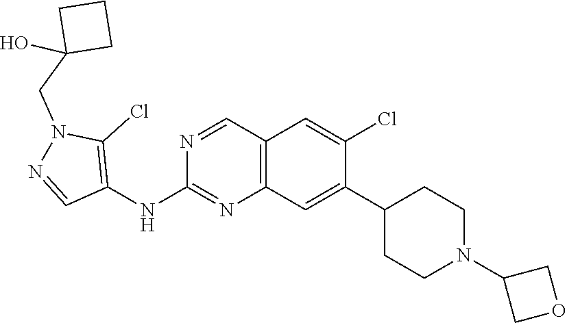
C1=NC(NC2=C(Cl)N(CC3(O)CCC3)N=C2)=NC2=C1C=C(Cl)C(C1CCN(C3COC3)CC1)=C2
